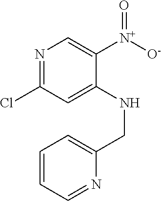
N1=C(Cl)C=C(NCC2=CC=CC=N2)C([N+]([O-])=O)=C1
